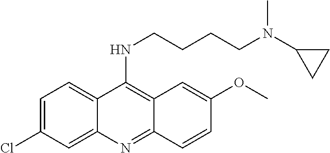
C1=C(Cl)C=C2C(=C1)C(NCCCCN(C1CC1)C)=C1C(=N2)C=CC(OC)=C1
